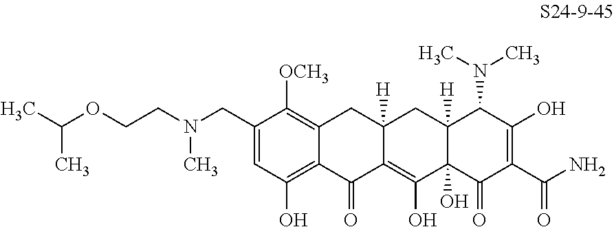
C1(CN(CCOC(C)C)C)=CC(O)=C2C(=C1[OCH3])CC1([H])C(=C(O)C3(O)C([H])(C1)C(N(C)C)C(O)=C(C(N)=O)C3=O)C2=O
